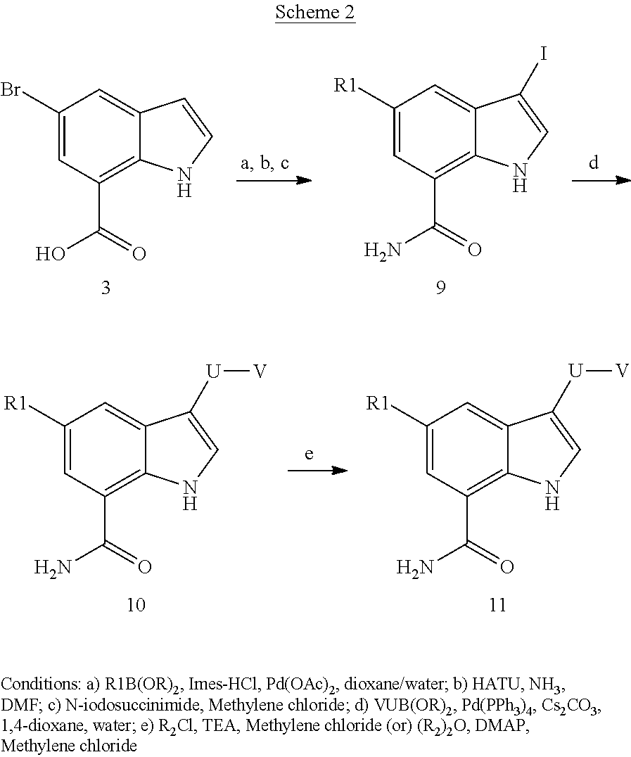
C1(Br)=CC(C(=O)O)=C2C(=C1)C=CN2.C1([R1])=CC(C(=O)N)=C2C(=C1)C(I)=CN2.C1([R1])=CC(C(=O)N)=C2C(=C1)C([U][V])=CN2.C1([R1])=CC(C(=O)N)=C2C(=C1)C([U][V])=CN2
